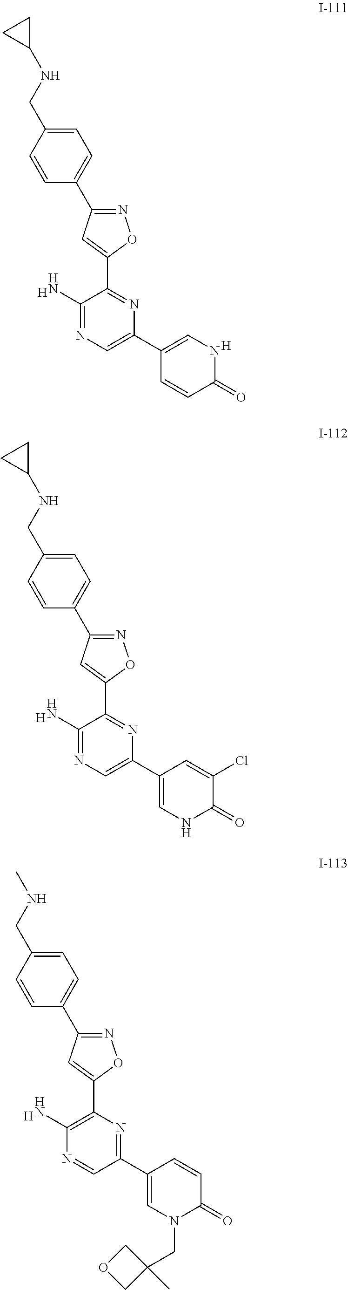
N1=C(C2=CC=C(CNC3CC3)C=C2)C=C(C2=NC(C3=CNC(=O)C=C3)=CN=C2N)O1.[H].[H].N1=C(C2=CC=C(CNC3CC3)C=C2)C=C(C2=NC(C3=CNC(=O)C(Cl)=C3)=CN=C2N)O1.[H].N1=C(C2=CC=C(CNC)C=C2)C=C(C2=C(N)N=CC(C3=CN(CC4(C)COC4)C(=O)C=C3)=N2)O1.[H]
